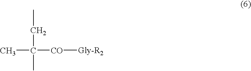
[Gly-R2][CO]C(C)(C)CC
